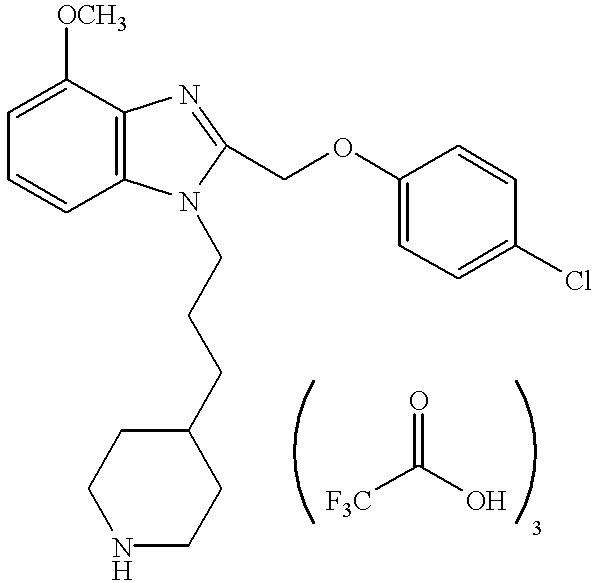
C1=C([OCH3])C2=C(C=C1)N(CCCC1CCNCC1)C(COC1=CC=C(Cl)C=C1)=N2.O=C([F3C])O
